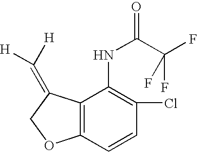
C12=C(C=CC(Cl)=C1NC(C(F)(F)F)=O)OCC2=C([H])[H]
